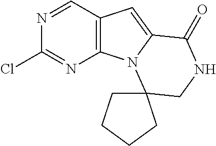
C12=C(C=NC(Cl)=N1)C=C1N2C2(CCCC2)CNC1=O
